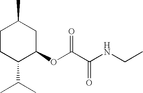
C1(OC(C(NCC)=O)=O)CC(C)CCC1C(C)C
